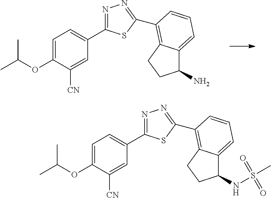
O(C1=CC=C(C2=NN=C(C3=C4C(=CC=C3)C(N)CC4)S2)C=C1[CN])C(C)C.O(C1=CC=C(C2=NN=C(C3=C4C(=CC=C3)C(NS(C)(=O)=O)CC4)S2)C=C1[CN])C(C)C
